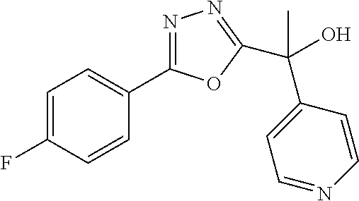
C1=C(F)C=CC(C2=NN=C(C(O)(C3=CC=NC=C3)C)O2)=C1
